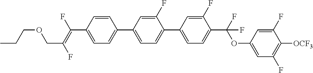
C1=CC(C2=CC=C(C3=CC=C(C(OC4=CC(F)=C([OCF3])C(F)=C4)(F)F)C(F)=C3)C(F)=C2)=CC=C1C(F)=C(F)COCCC
